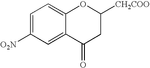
C1=C([O2N])C=C2C(=C1)OC([CH2COO])CC2=O
